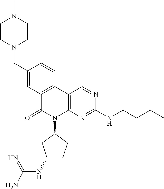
C12=C(C3=C(N(C4CC(NC(N)=N)CC4)C1=O)N=C(NCCCC)N=C3)C=CC(CN1CCN(C)CC1)=C2
